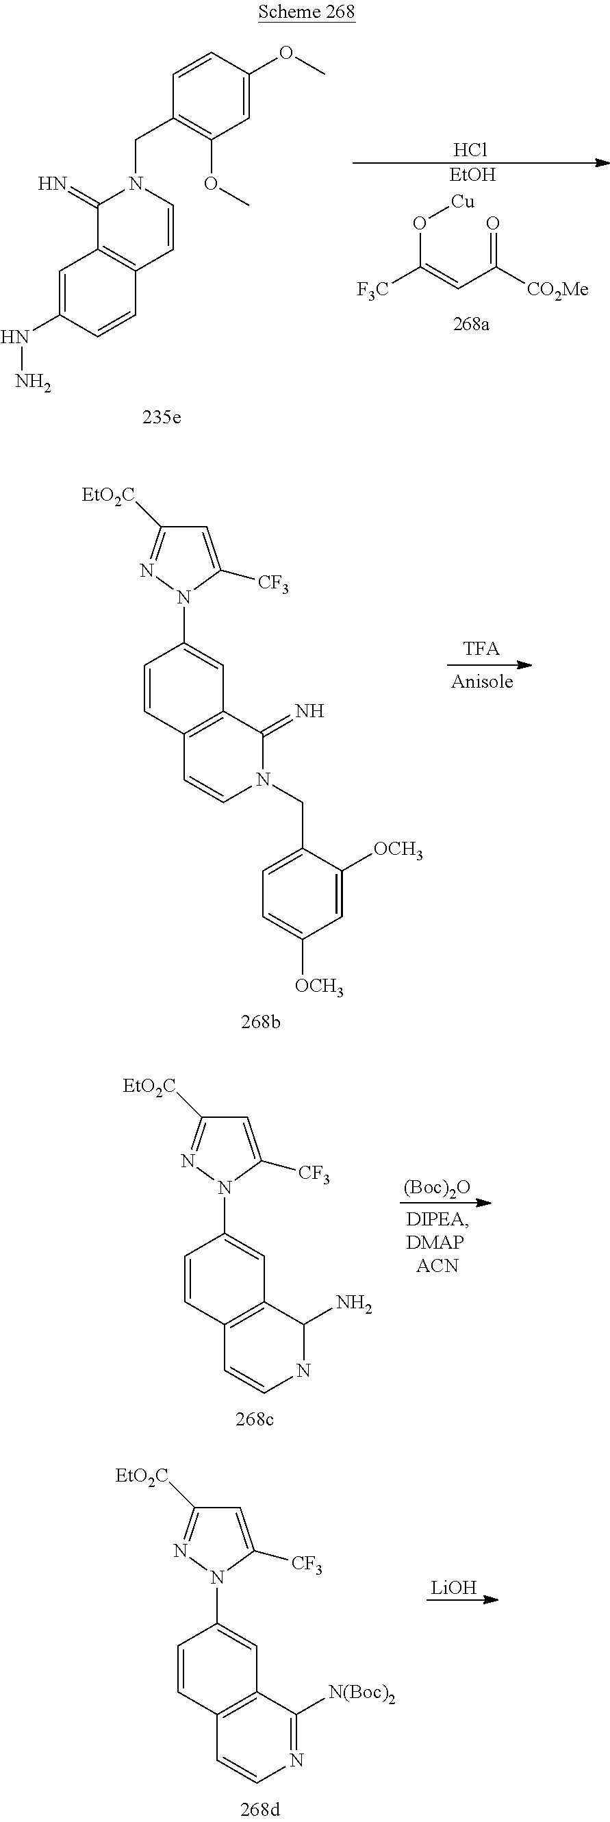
O(C(=CC(=O)[CO2Me])[F3C])[Cu].[EtOH].Cl.C1=C(NN)C=CC2=C1C(=N)N(CC1=C(OC)C=C(OC)C=C1)C=C2.C1=C([CF3])N(C2=CC3=C(C=C2)C=CN(CC2=CC=C([OCH3])C=C2[OCH3])C3=N)N=C1[EtO2C].[(Boc)2O].C1=C([CF3])N(C2=CC3=C(C=C2)C=CNC3N)N=C1[EtO2C].C1=C([CF3])N(C2=CC3=C(C=C2)C=CN=C3[N(Boc)2])N=C1[EtO2C].[LiOH]
